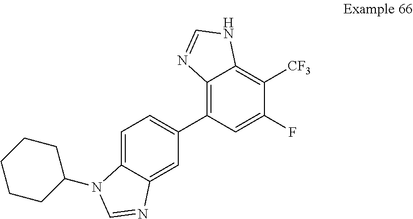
C1=C2C(=CC(C3=C4C(=C([CF3])C(F)=C3)NC=N4)=C1)N=CN2C1CCCCC1
